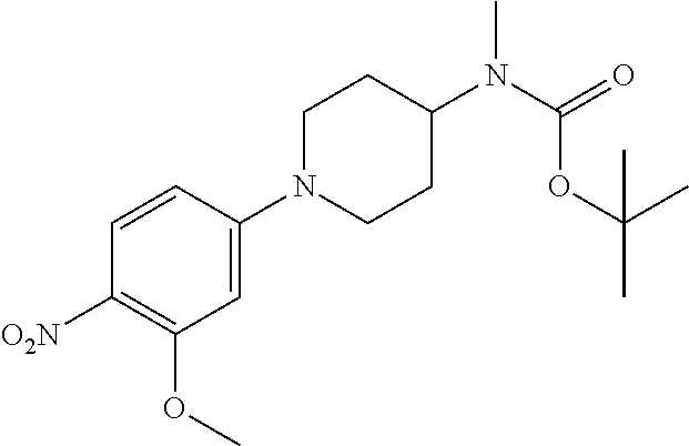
C1=C(N2CCC(N(C(=O)OC(C)(C)C)C)CC2)C=CC([O2N])=C1OC
